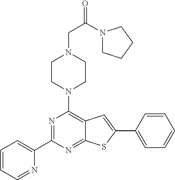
C1(C2=NC(N3CCN(CC(=O)N4CCCC4)CC3)=C3C(=N2)SC(C2=CC=CC=C2)=C3)=CC=CC=N1
